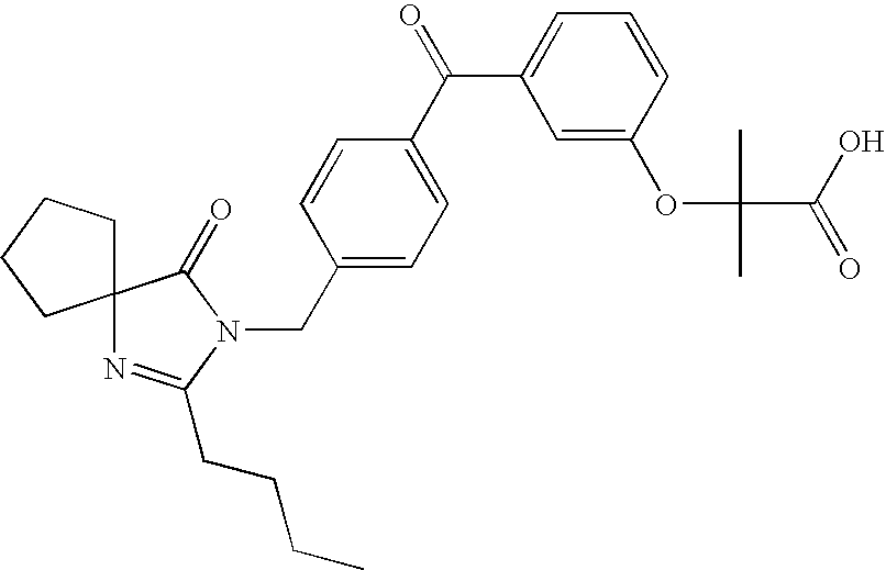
C12(N=C(CCCC)N(CC3=CC=C(C(=O)C4=CC=CC(OC(C)(C)C(O)=O)=C4)C=C3)C1=O)CCCC2
